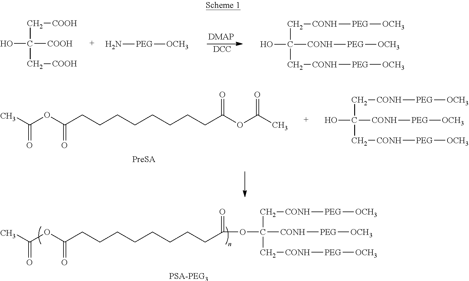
CC(OC(CCCCCCCCC(=O)OC(C[CONH][PEG][OCH3])(C[CONH][PEG][OCH3])[CONH][PEG][OCH3])=O)=O.[PSA-PEG3].CC(OC(CCCCCCCCC(OC(C)=O)=O)=O)=O.OC(C[CONH][PEG][OCH3])(C[CONH][PEG][OCH3])[CONH][PEG][OCH3].[DCC].OC(C[COOH])(C[COOH])[COOH].N[PEG][OCH3].OC(C[CONH][PEG][OCH3])(C[CONH][PEG][OCH3])[CONH][PEG][OCH3]
